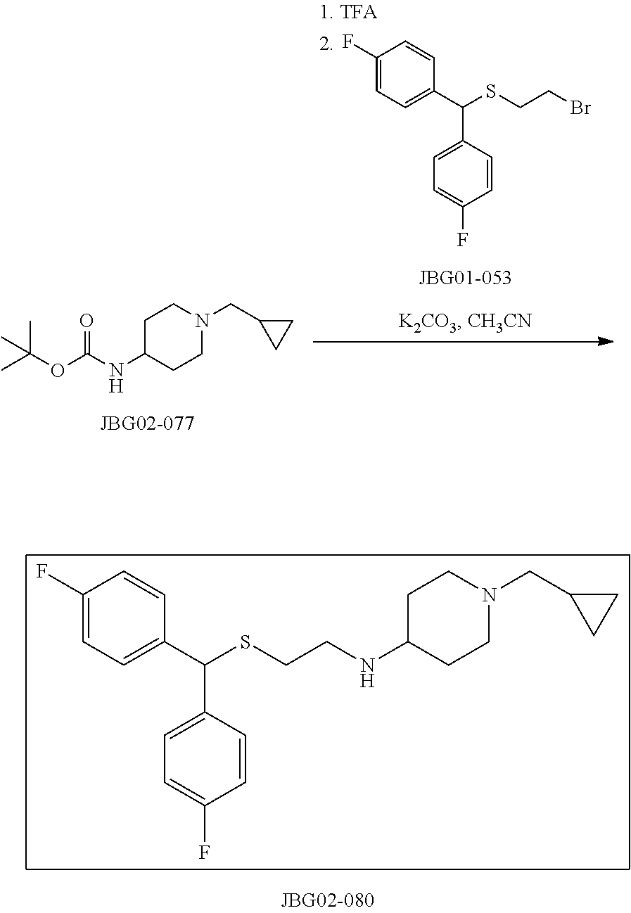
C1(F)=CC=C(C(C2=CC=C(F)C=C2)SCCBr)C=C1.CC(C)(OC(=O)NC1CCN(CC2CC2)CC1)C.C1(F)=CC=C(C(C2=CC=C(F)C=C2)SCCNC2CCN(CC3CC3)CC2)C=C1
